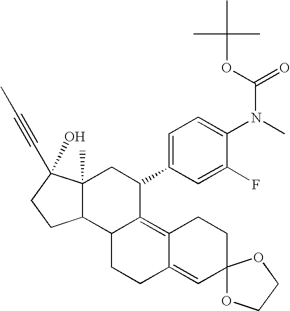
C1=C(C2CC3(C)C(C4C2=C2C(=CC5(CC2)OCCO5)CC4)CCC3(C#CC)O)C=C(F)C(N(C)C(OC(C)(C)C)=O)=C1
